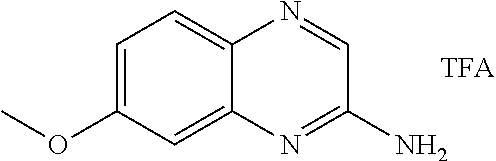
C1=C(OC)C=C2C(=C1)N=CC(N)=N2
